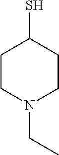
C1CN(CC)CCC1S
